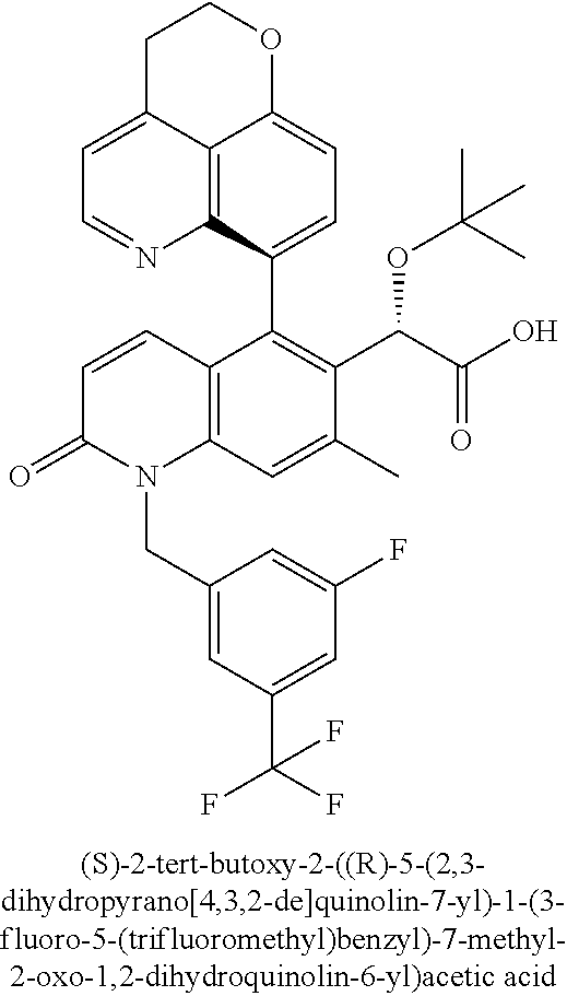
C12=C3C(C4=C(C(C(O)=O)OC(C)(C)C)C(C)=CC5=C4C=CC(=O)N5CC4=CC(C(F)(F)F)=CC(F)=C4)=CC=C1OCCC2=CC=N3
